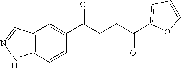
C1(C(CCC(C2=CC=CO2)=O)=O)=CC2=C(C=C1)NN=C2
